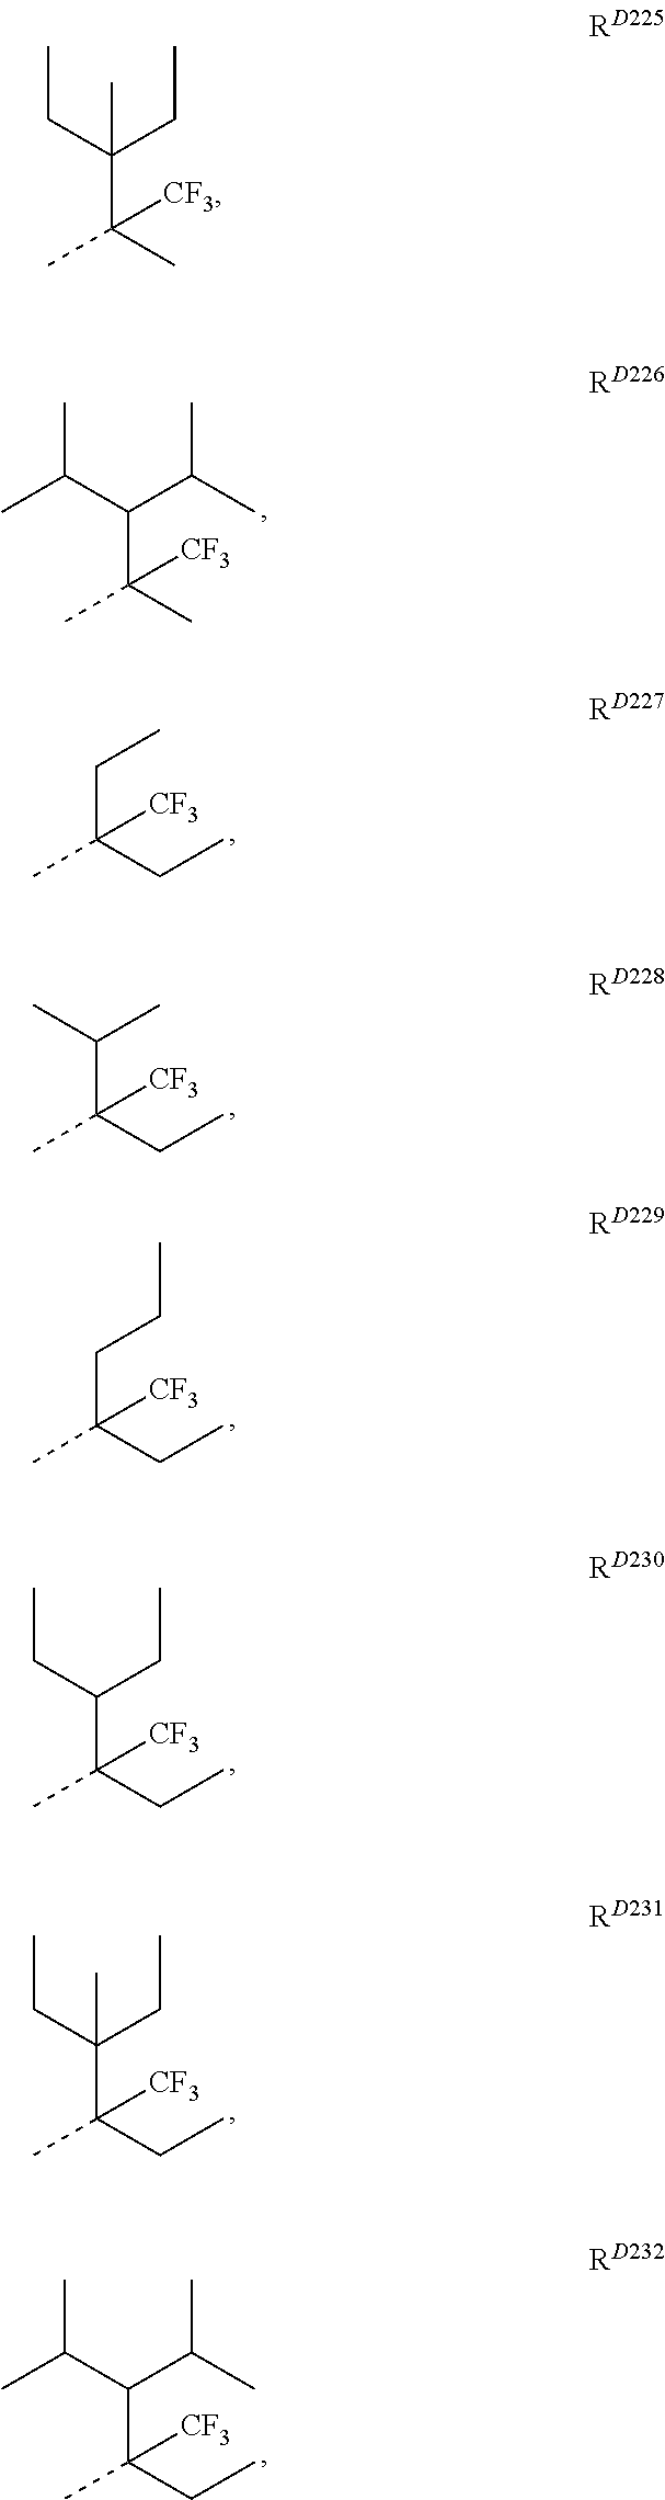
C(C(CC)([CF3])C)C.C(C(CC)([CF3])C)(C)C.C(C(CC)([CF3])C)CC.C(C(CC)([CF3])C)(CC)CC.C(C(CC)([CF3])C)(CC)(CC)C.C(C(CC)([CF3])C)(C(C)C)C(C)C.C(C(C)(C)[CF3])(C(C)C)C(C)C.C(C(C)(C)[CF3])(CC)(CC)C
